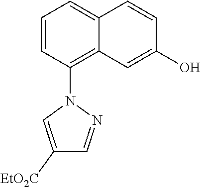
C1=CC(N2N=CC([EtO2C])=C2)=C2C(=C1)C=CC(O)=C2
